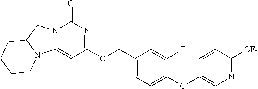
N12C(=CC(OCC3=CC=C(OC4=CN=C([CF3])C=C4)C(F)=C3)=NC1=O)N1C(C2)CCCC1
